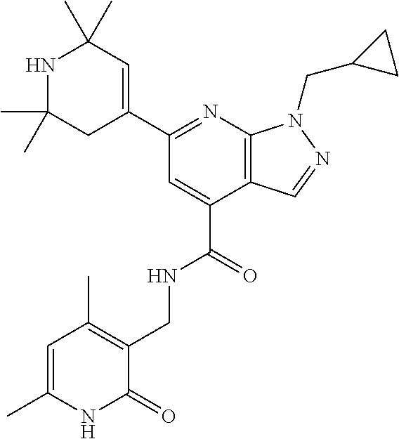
C1(C)(C)CC(C2=NC3=C(C=NN3CC3CC3)C(C(NCC3=C(C)C=C(C)NC3=O)=O)=C2)=CC(C)(C)N1
